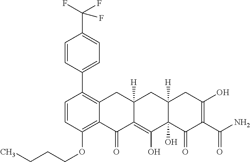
C1=CC(OCCCC)=C2C(=C1C1=CC=C(C(F)(F)F)C=C1)CC1([H])C(=C(O)C3(O)C([H])(C1)CC(O)=C(C(N)=O)C3=O)C2=O
